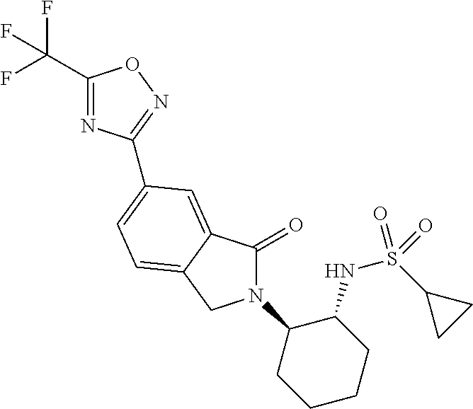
C1(C(F)(F)F)=NC(C2=CC=C3C(=C2)C(=O)N(C2CCCCC2NS(=O)(C2CC2)=O)C3)=NO1
